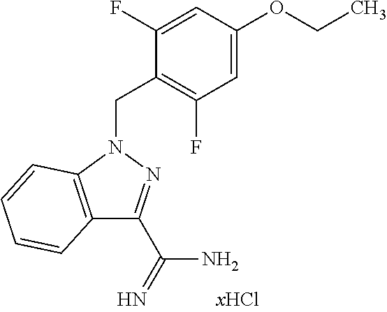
C1=C(OCC)C=C(F)C(CN2C3=C(C(C(=N)N)=N2)C=CC=C3)=C1F
